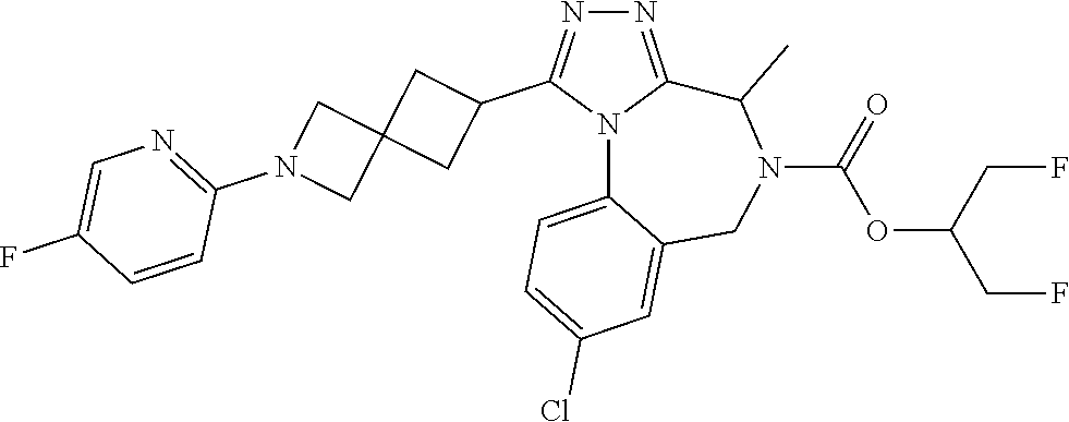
N1=C2N(C(C3CC4(C3)CN(C3=NC=C(F)C=C3)C4)=N1)C1=CC=C(Cl)C=C1CN(C(=O)OC(CF)CF)C2C
